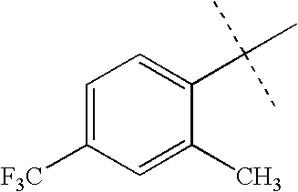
C1=C([F3C])C=C(C)C(C(C)(C)C)=C1
